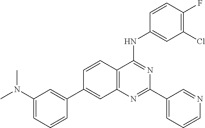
C12=C(N=C(C3=CC=CN=C3)N=C1NC1=CC(Cl)=C(F)C=C1)C=C(C1=CC(N(C)C)=CC=C1)C=C2
